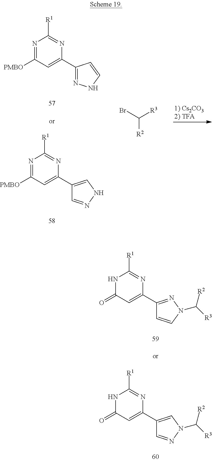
N1C(=O)C=C(C2=NN(C([R3])[R2])C=C2)N=C1[R1].N1C(=O)C=C(C2=CN(C([R3])[R2])N=C2)N=C1[R1].N1=C([PMBO])C=C(C2=NNC=C2)N=C1[R1].N1=C([PMBO])C=C(C2=CNN=C2)N=C1[R1].BrC([R3])[R2]
